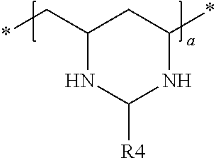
C1(C*)CC(*)NC([R4])N1
